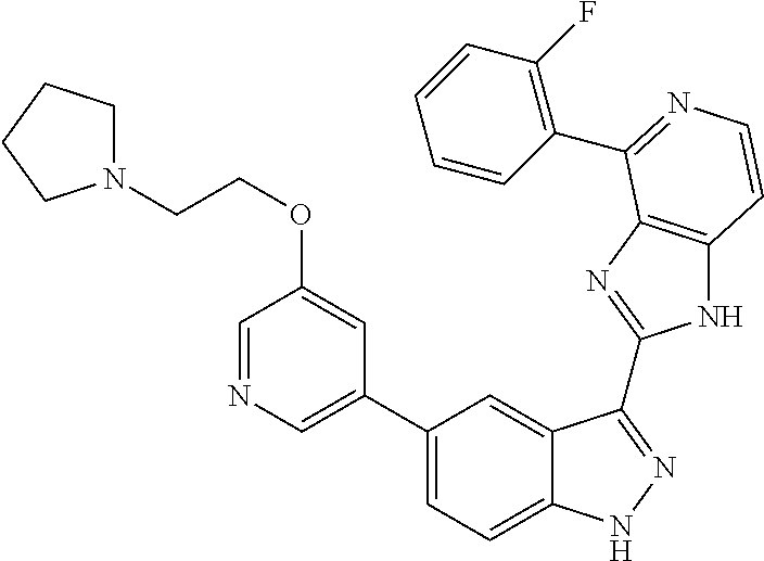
C1(C2=CN=CC(OCCN3CCCC3)=C2)=CC=C2C(=C1)C(C1=NC3=C(N1)C=CN=C3C1=C(F)C=CC=C1)=NN2
